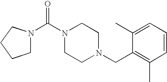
C(N1CCN(CC2=C(C)C=CC=C2C)CC1)(N1CCCC1)=O
